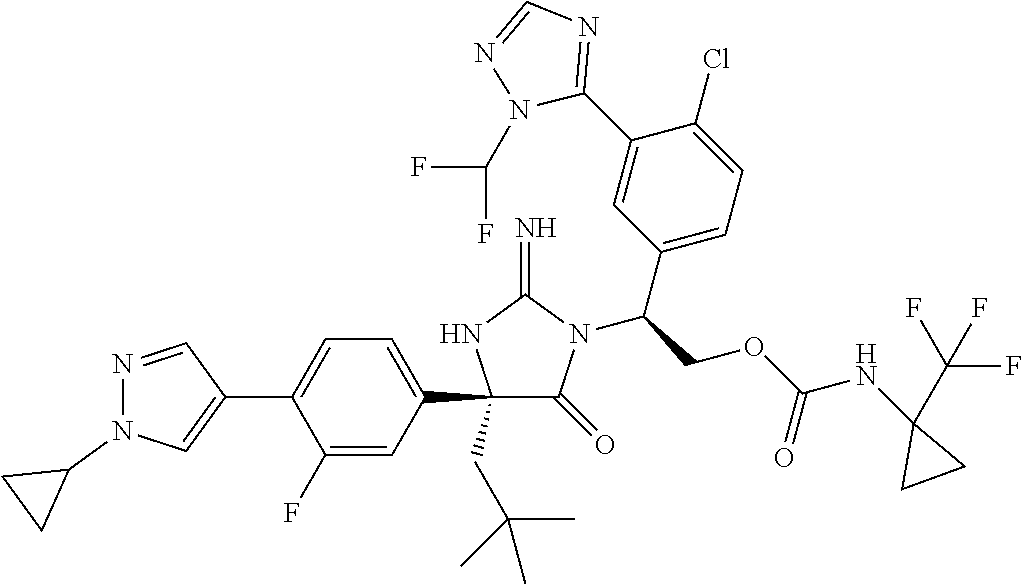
C1(C2=CC=C(C3=CN(C4CC4)N=C3)C(F)=C2)(CC(C)(C)C)C(=O)N(C(COC(NC2(C(F)(F)F)CC2)=O)C2=CC=C(Cl)C(C3=NC=NN3C(F)F)=C2)C(=N)N1
